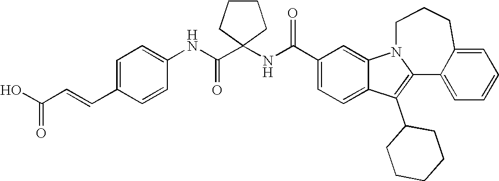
C1(C(NC2(C(NC3=CC=C(C=CC(O)=O)C=C3)=O)CCCC2)=O)=CC=C2C(=C1)N1CCCC3=CC=CC=C3C1=C2C1CCCCC1
